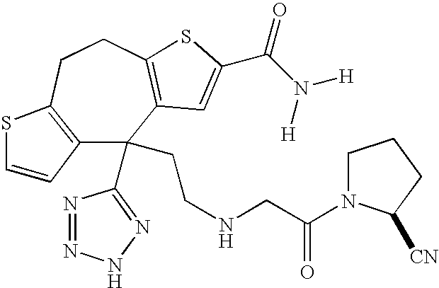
C12=C(CCC3=C(C1(C1=NNN=N1)CCNCC(=O)N1CCCC1[CN])C=C(C(N([H])[H])=O)S3)SC=C2
